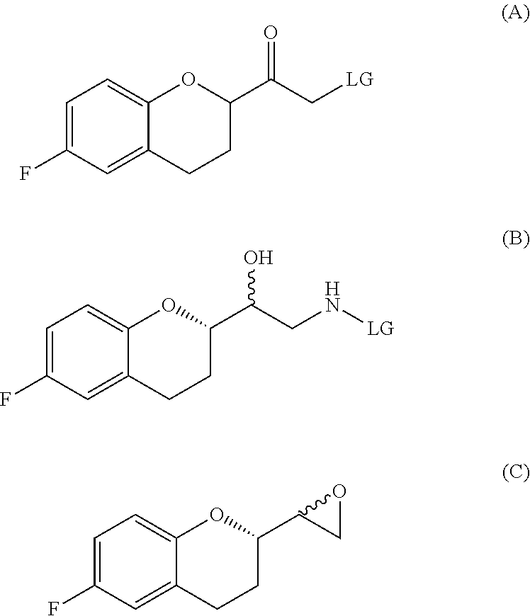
C1=C(F)C=C2C(=C1)OC(C(C[LG])=O)CC2.C1=C(F)C=C2C(=C1)OC(C(CN[LG])O)CC2.C1=C(F)C=C2C(=C1)OC(C1CO1)CC2
